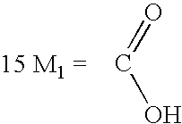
C(O)=O
